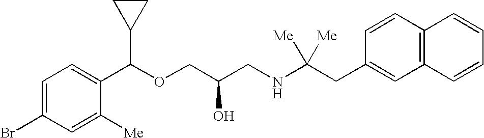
C1=C([Me])C(C(OCC(CNC(CC2=CC3=C(C=C2)C=CC=C3)([Me])[Me])O)C2CC2)=CC=C1Br
